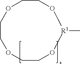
C1CO[R1](C)OCCOCCO1
